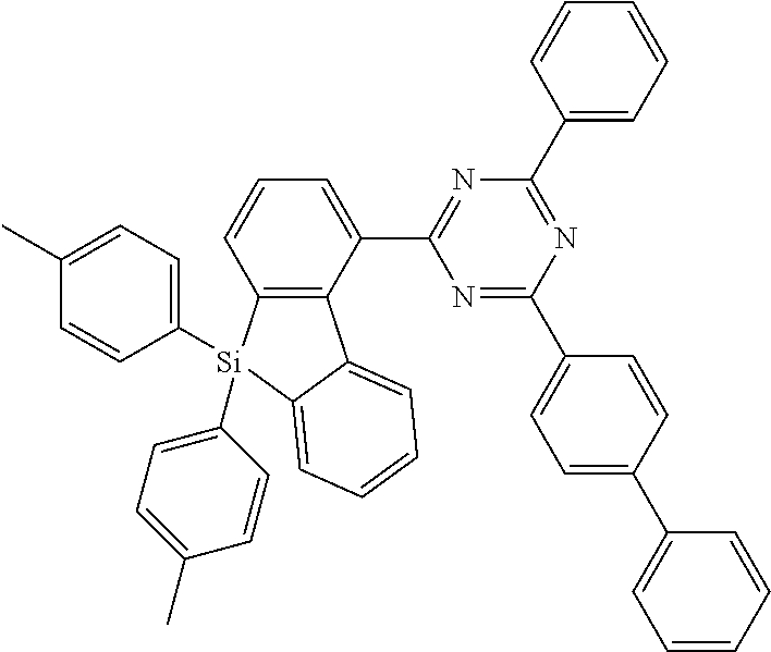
C12=C(C(C3=NC(C4=CC=CC=C4)=NC(C4=CC=C(C5=CC=CC=C5)C=C4)=N3)=CC=C1)C1=CC=CC=C1[Si]2(C1=CC=C(C)C=C1)C1=CC=C(C)C=C1
